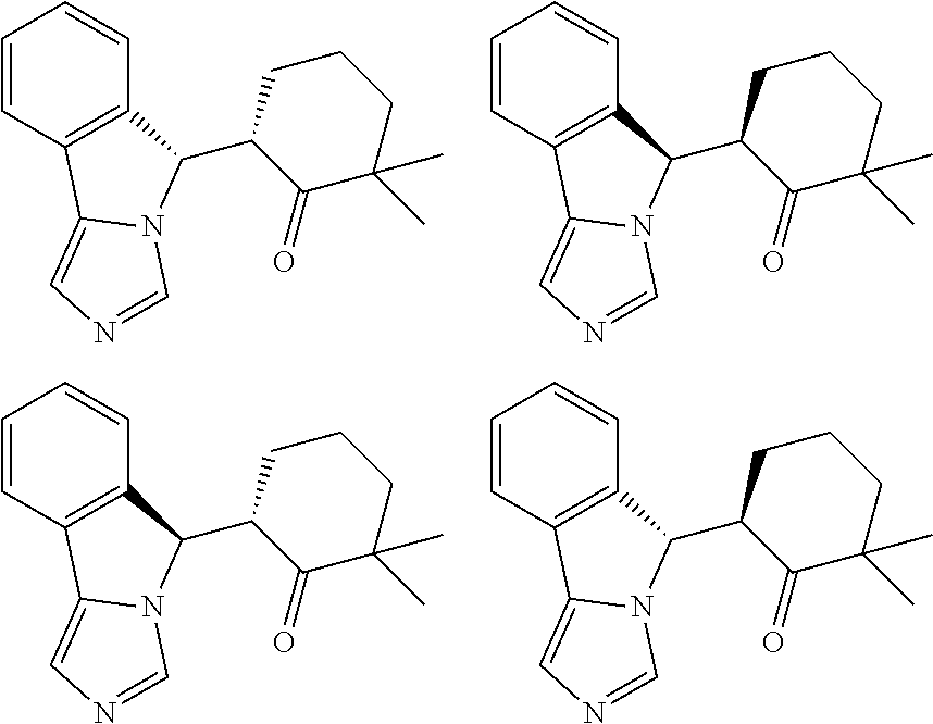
C1=CC2=C(C=C1)C(C1C(=O)C(C)(C)CCC1)N1C2=CN=C1.C1=CC2=C(C=C1)C(C1C(=O)C(C)(C)CCC1)N1C2=CN=C1.C1=CC2=C(C=C1)C(C1C(=O)C(C)(C)CCC1)N1C2=CN=C1.C1=CC2=C(C=C1)C(C1C(=O)C(C)(C)CCC1)N1C2=CN=C1
